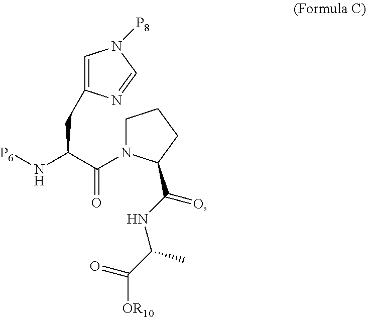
N(C(C(=O)N1CCCC1C(NC(C([OR10])=O)C)=O)CC1=CN([P8])C=N1)[P6]
